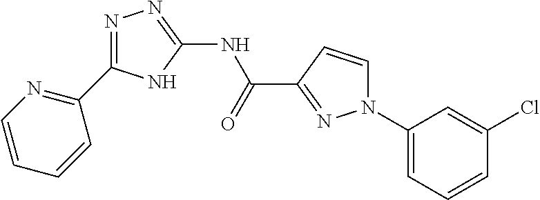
N1=C(C2=NC=CC=C2)NC(NC(C2=NN(C3=CC=CC(Cl)=C3)C=C2)=O)=N1
